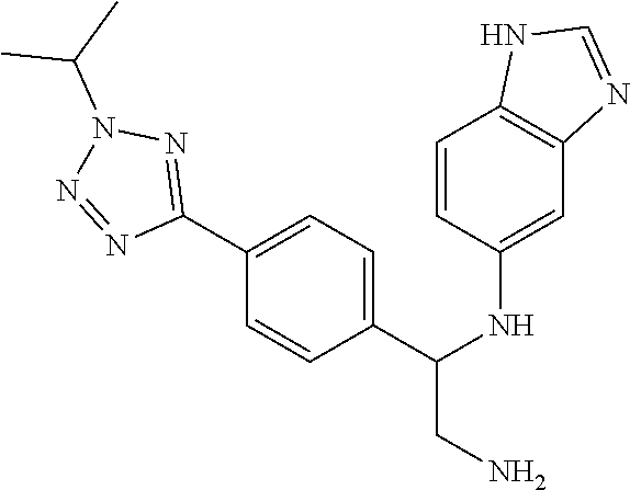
C1=CC(NC(CN)C2=CC=C(C3=NN(C(C)C)N=N3)C=C2)=CC2=C1NC=N2
